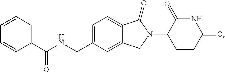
C1=C(CNC(C2=CC=CC=C2)=O)C=C2C(=C1)C(=O)N(C1CCC(=O)NC1=O)C2
